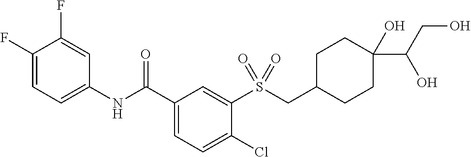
C1(F)=CC=C(NC(C2=CC=C(Cl)C(S(CC3CCC(O)(C(O)CO)CC3)(=O)=O)=C2)=O)C=C1F
